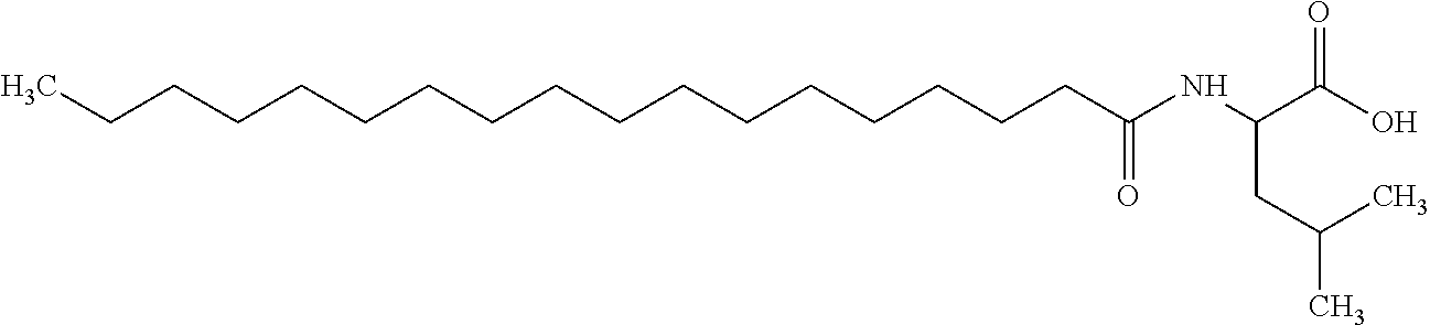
C(CCCCCCCCCCCCCCC(NC(C(O)=O)CC(C)C)=O)CC
